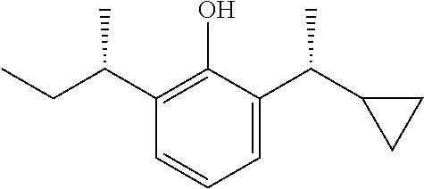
C1(C(CC)C)=C(O)C(C(C2CC2)C)=CC=C1
